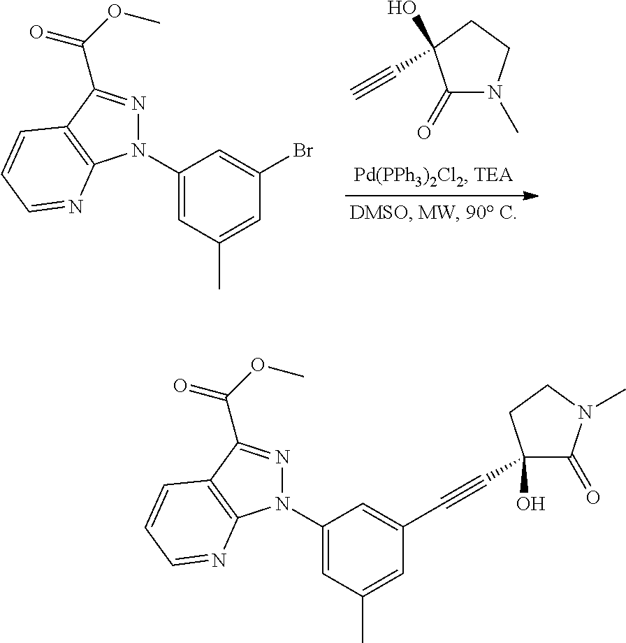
C1(=O)N(C)CCC1(C#C)O.C1(N2N=C(C(OC)=O)C3=C2N=CC=C3)=CC(C)=CC(Br)=C1.C1(N2N=C(C(OC)=O)C3=C2N=CC=C3)=CC(C)=CC(C#CC2(O)C(=O)N(C)CC2)=C1
